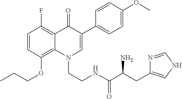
C1=C(OC)C=CC(C2=CN(CCNC(C(CC3=CNC=N3)N)=O)C3=C(OCCC)C=CC(F)=C3C2=O)=C1
